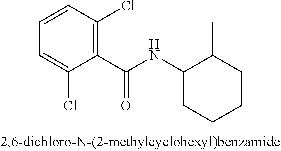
C1=CC=C(Cl)C(C(NC2CCCCC2C)=O)=C1Cl
